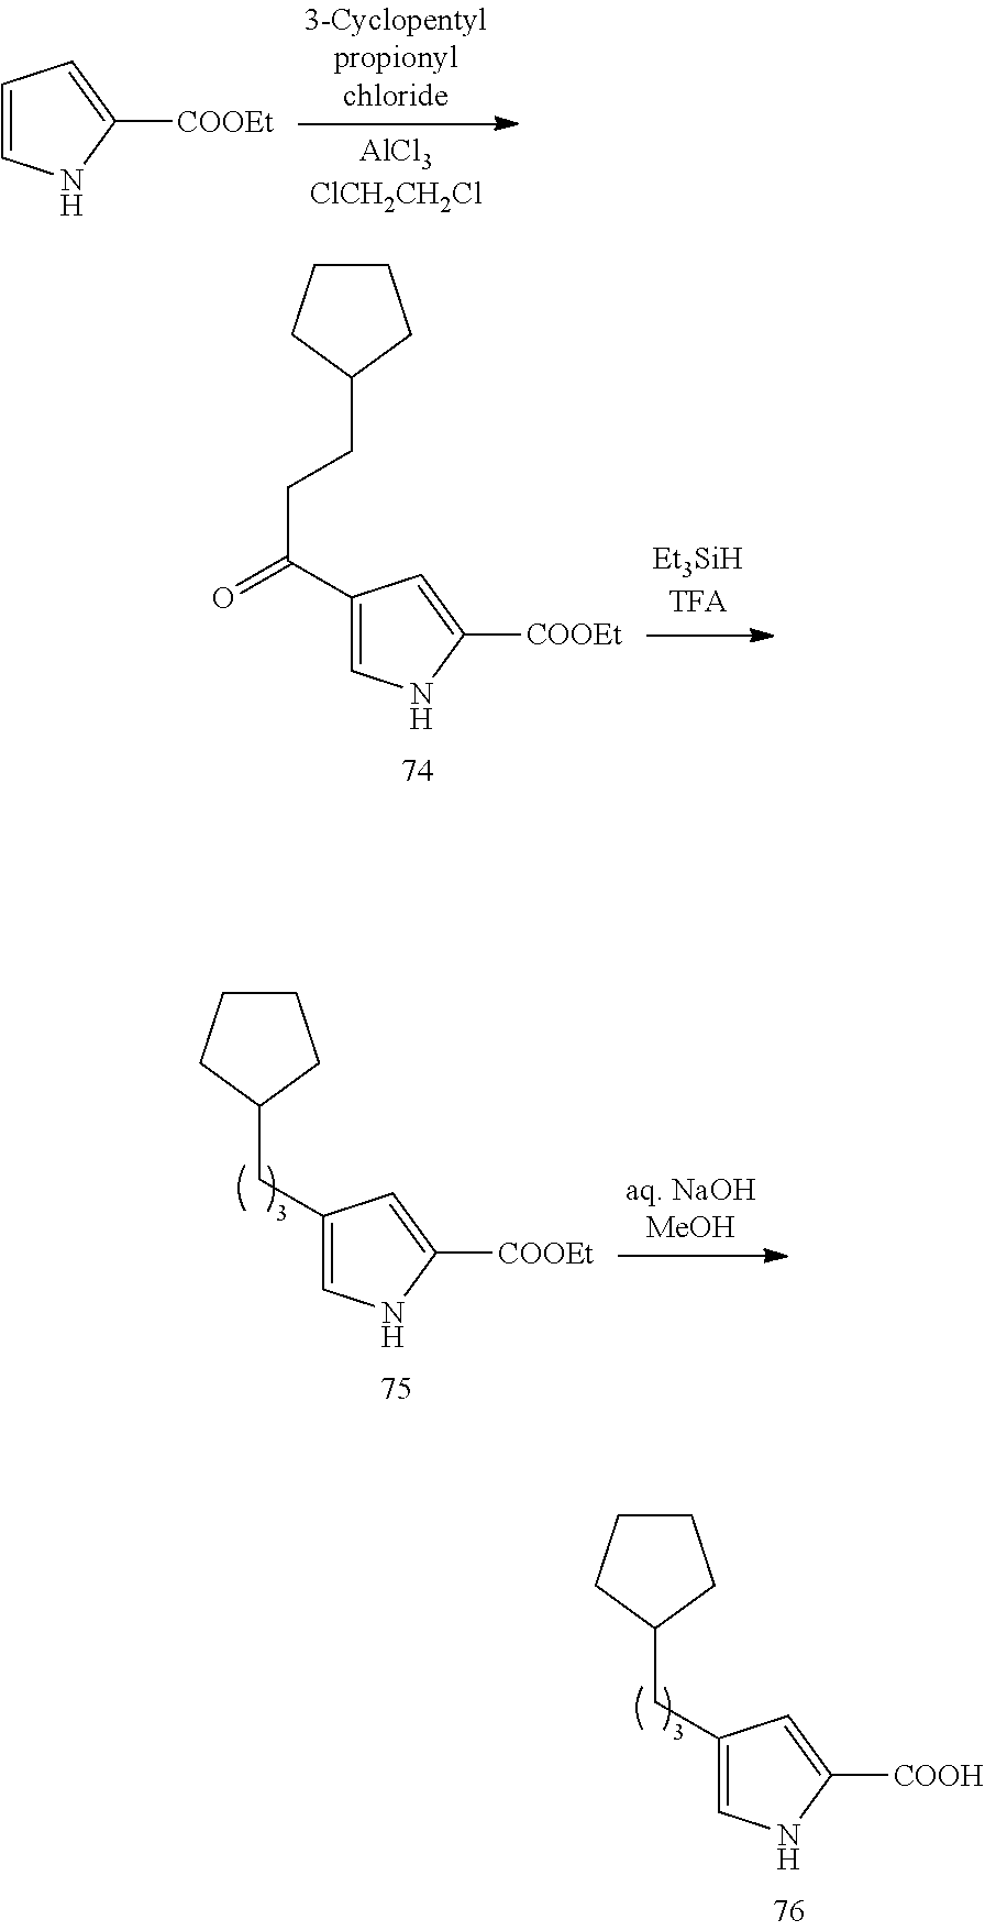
C1=CNC([COOEt])=C1.C(CC(=O)C1=CNC([COOEt])=C1)C1CCCC1.C(C1=CNC([COOEt])=C1)C1CCCC1.C(C1=CNC([COOH])=C1)C1CCCC1
